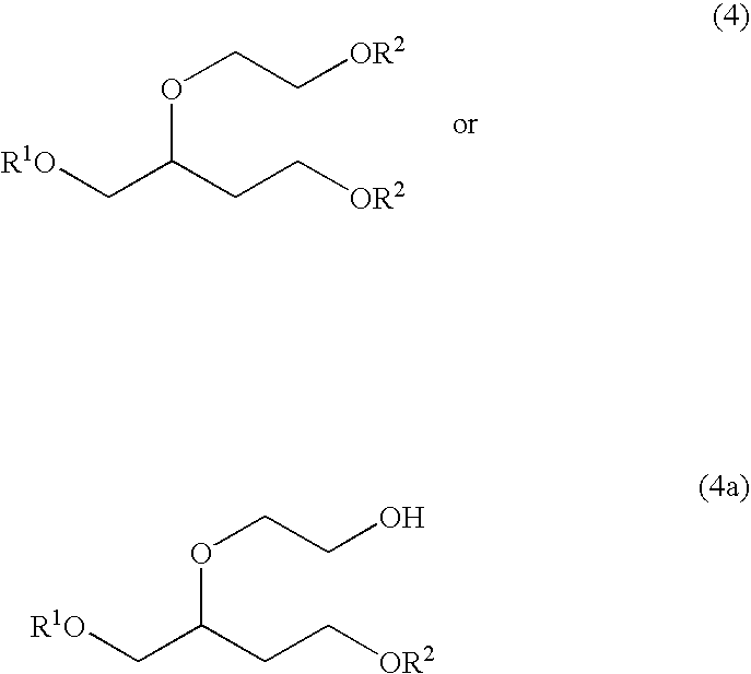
[R1O]CC(CC[OR2])OCC[OR2].[R1O]CC(CC[OR2])OCCO
